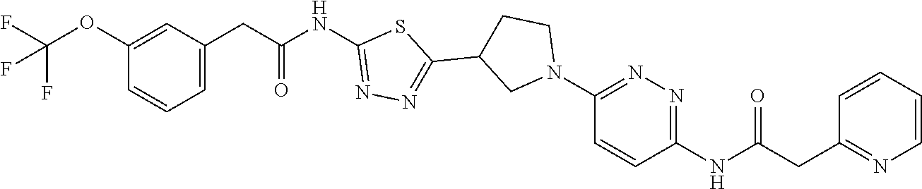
C1=CC=C(CC(NC2=NN=C(C3CN(C4=NN=C(NC(CC5=NC=CC=C5)=O)C=C4)CC3)S2)=O)C=C1OC(F)(F)F
